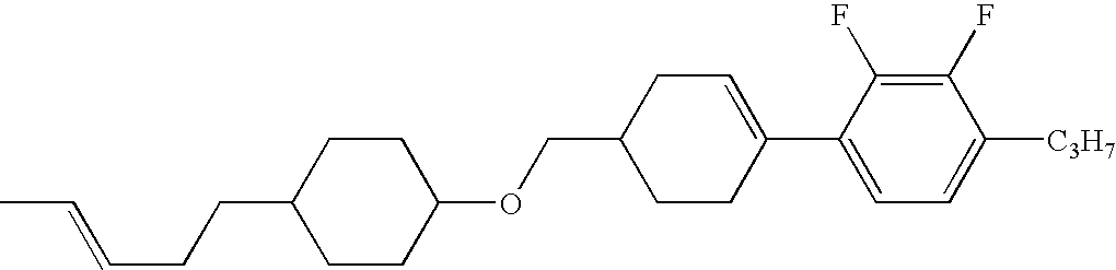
C1(F)=C(F)C(C2=CCC(COC3CCC(CCC=CC)CC3)CC2)=CC=C1[C3H7]
